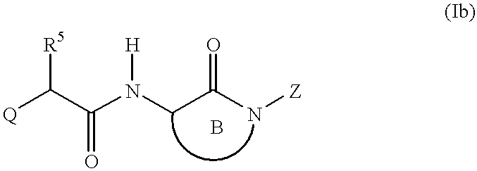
[Q]C(C(N(CC(N[Z])=O)[H])=O)[R5]
